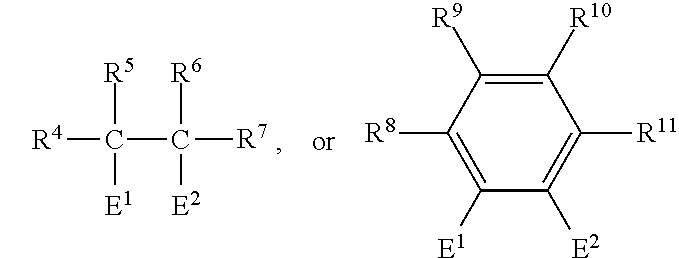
[R4]C(C([R7])([R6])[E2])([R5])[E1].C1([R10])=C([R9])C([R8])=C([E1])C([E2])=C1[R11]
